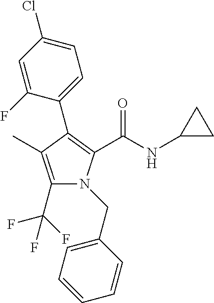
C1(C2=C(C(=O)NC3CC3)N(CC3=CC=CC=C3)C(C(F)(F)F)=C2C)=CC=C(Cl)C=C1F
